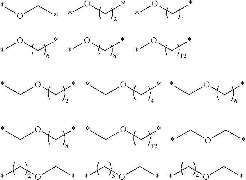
*OC*.*OC*.*OC*.*OC*.*OC*.*OC*.*COC*.*COC*.*COC*.*COC*.*COC*.*COC*.*COC*.*COC*.*COC*
